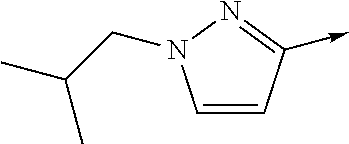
C1=CC(->C)=NN1CC(C)C
